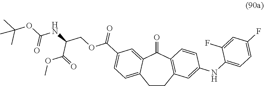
C1CC2=C(C(=O)C3=CC(C(OCC(NC(OC(C)(C)C)=O)C(=O)OC)=O)=CC=C13)C=CC(NC1=CC=C(F)C=C1F)=C2
